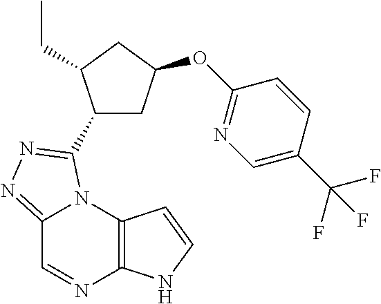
C12=NN=C(C3CC(OC4=NC=C(C(F)(F)F)C=C4)CC3CC)N1C1=C(N=C2)NC=C1
